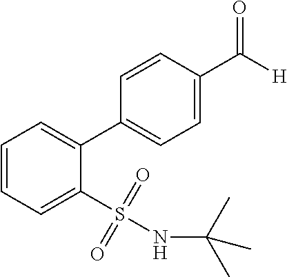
C1=CC=C(S(=O)(=O)NC(C)(C)C)C(C2=CC=C(C([H])=O)C=C2)=C1
